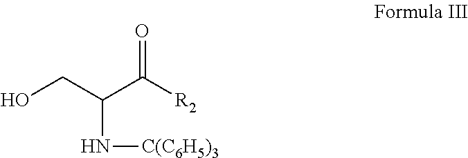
C(N[C(C6H5)3])(CO)C([R2])=O
